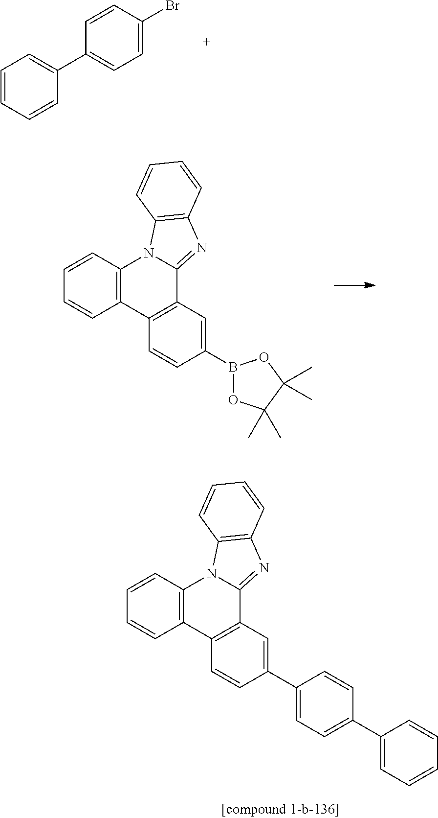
C12=C(C3=C(C4=NC5=C(N14)C=CC=C5)C=C(B1OC(C)(C)C(C)(C)O1)C=C3)C=CC=C2.C1=CC=CC(C2=CC=C(Br)C=C2)=C1.C1=CC2=C(C=C1)C1=C(C3=NC4=C(N23)C=CC=C4)C=C(C2=CC=C(C3=CC=CC=C3)C=C2)C=C1
